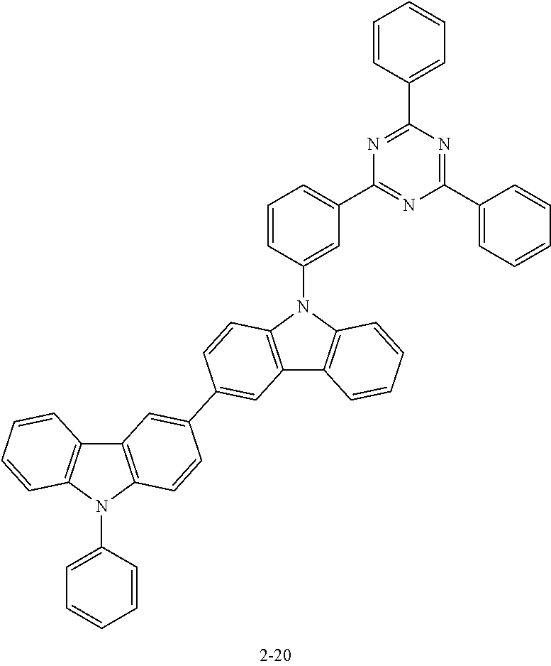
C12=C(N(C3=CC=CC=C3)C3=C1C=C(C1=CC4=C(N(C5=CC(C6=NC(C7=CC=CC=C7)=NC(C7=CC=CC=C7)=N6)=CC=C5)C5=C4C=CC=C5)C=C1)C=C3)C=CC=C2
